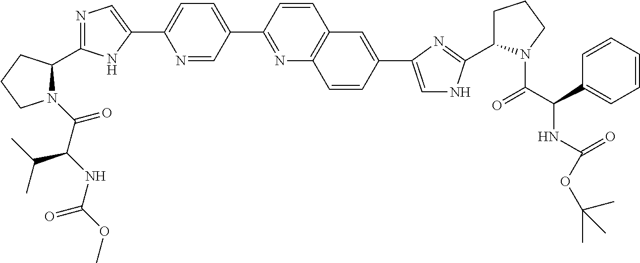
N1(C(C(NC(=O)OC)C(C)C)=O)C(C2=NC=C(C3=CC=C(C4=NC5=C(C=C4)C=C(C4=CNC(C6CCCN6C(C(NC(=O)OC(C)(C)C)C6=CC=CC=C6)=O)=N4)C=C5)C=N3)N2)CCC1
